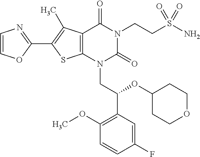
C12=C(C(C)=C(C3=NC=CO3)S1)C(=O)N(CCS(=O)(N)=O)C(=O)N2CC(C1=C(OC)C=CC(F)=C1)OC1CCOCC1
